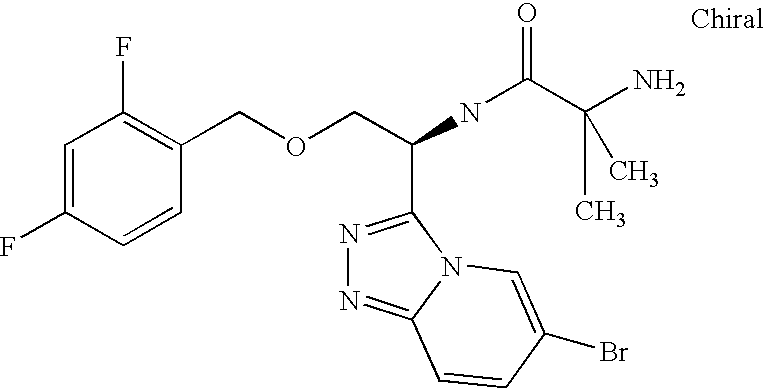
C1=C(F)C=CC(COCC(NC(C(N)(C)C)=O)C2=NN=C3N2C=C(Br)C=C3)=C1F
